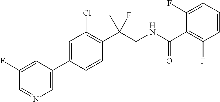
C1(C2=CN=CC(F)=C2)=CC(Cl)=C(C(F)(C)CNC(C2=C(F)C=CC=C2F)=O)C=C1
